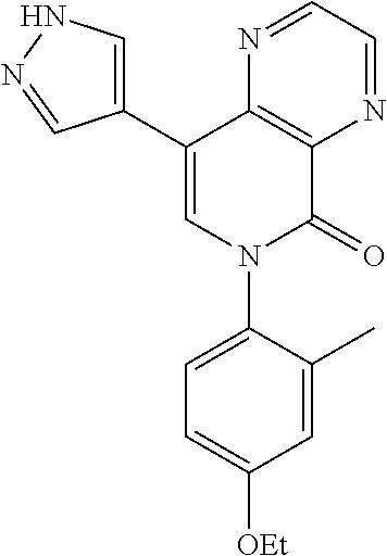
C1(C2=CN(C3=CC=C([OEt])C=C3C)C(=O)C3=C2N=CC=N3)=CNN=C1
